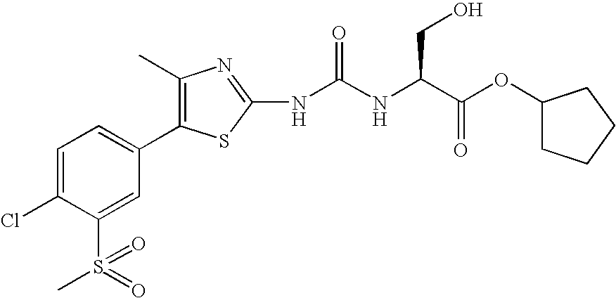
C1=C(Cl)C(S(=O)(C)=O)=CC(C2=C(C)N=C(NC(=O)NC(C(OC3CCCC3)=O)CO)S2)=C1
